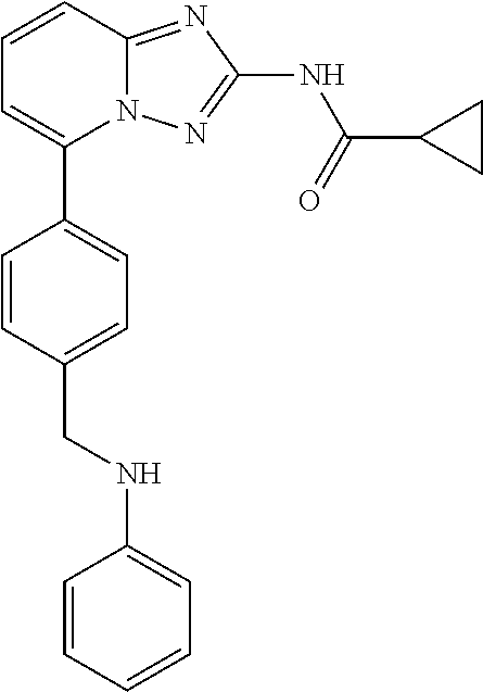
C1=CC2=NC(NC(=O)C3CC3)=NN2C(C2=CC=C(CNC3=CC=CC=C3)C=C2)=C1
